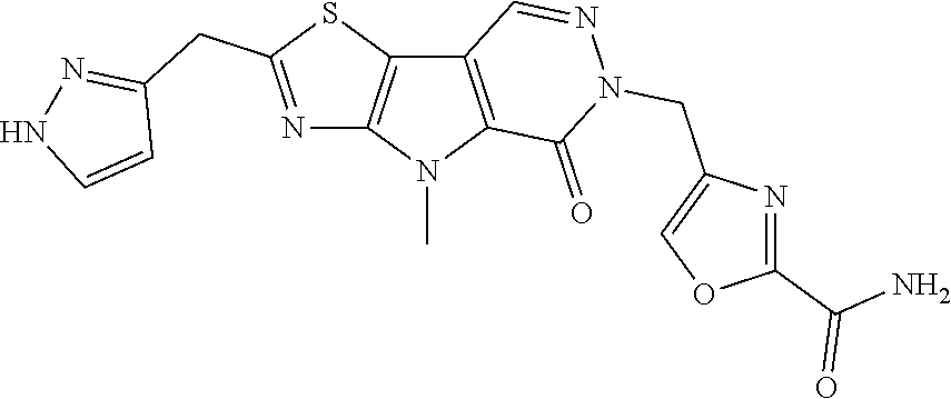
C12=C(N(C)C3=C1C=NN(CC1=COC(C(N)=O)=N1)C3=O)N=C(CC1=NNC=C1)S2
